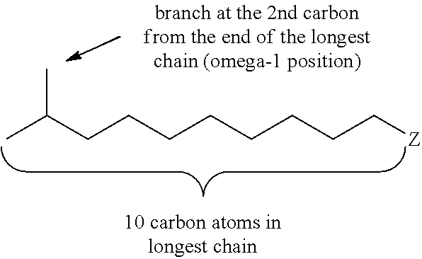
CC(CCCCCCCC[Z])C
